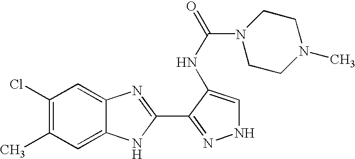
C1(Cl)=C(C)C=C2C(=C1)N=C(C1=NNC=C1NC(N1CCN(C)CC1)=O)N2
